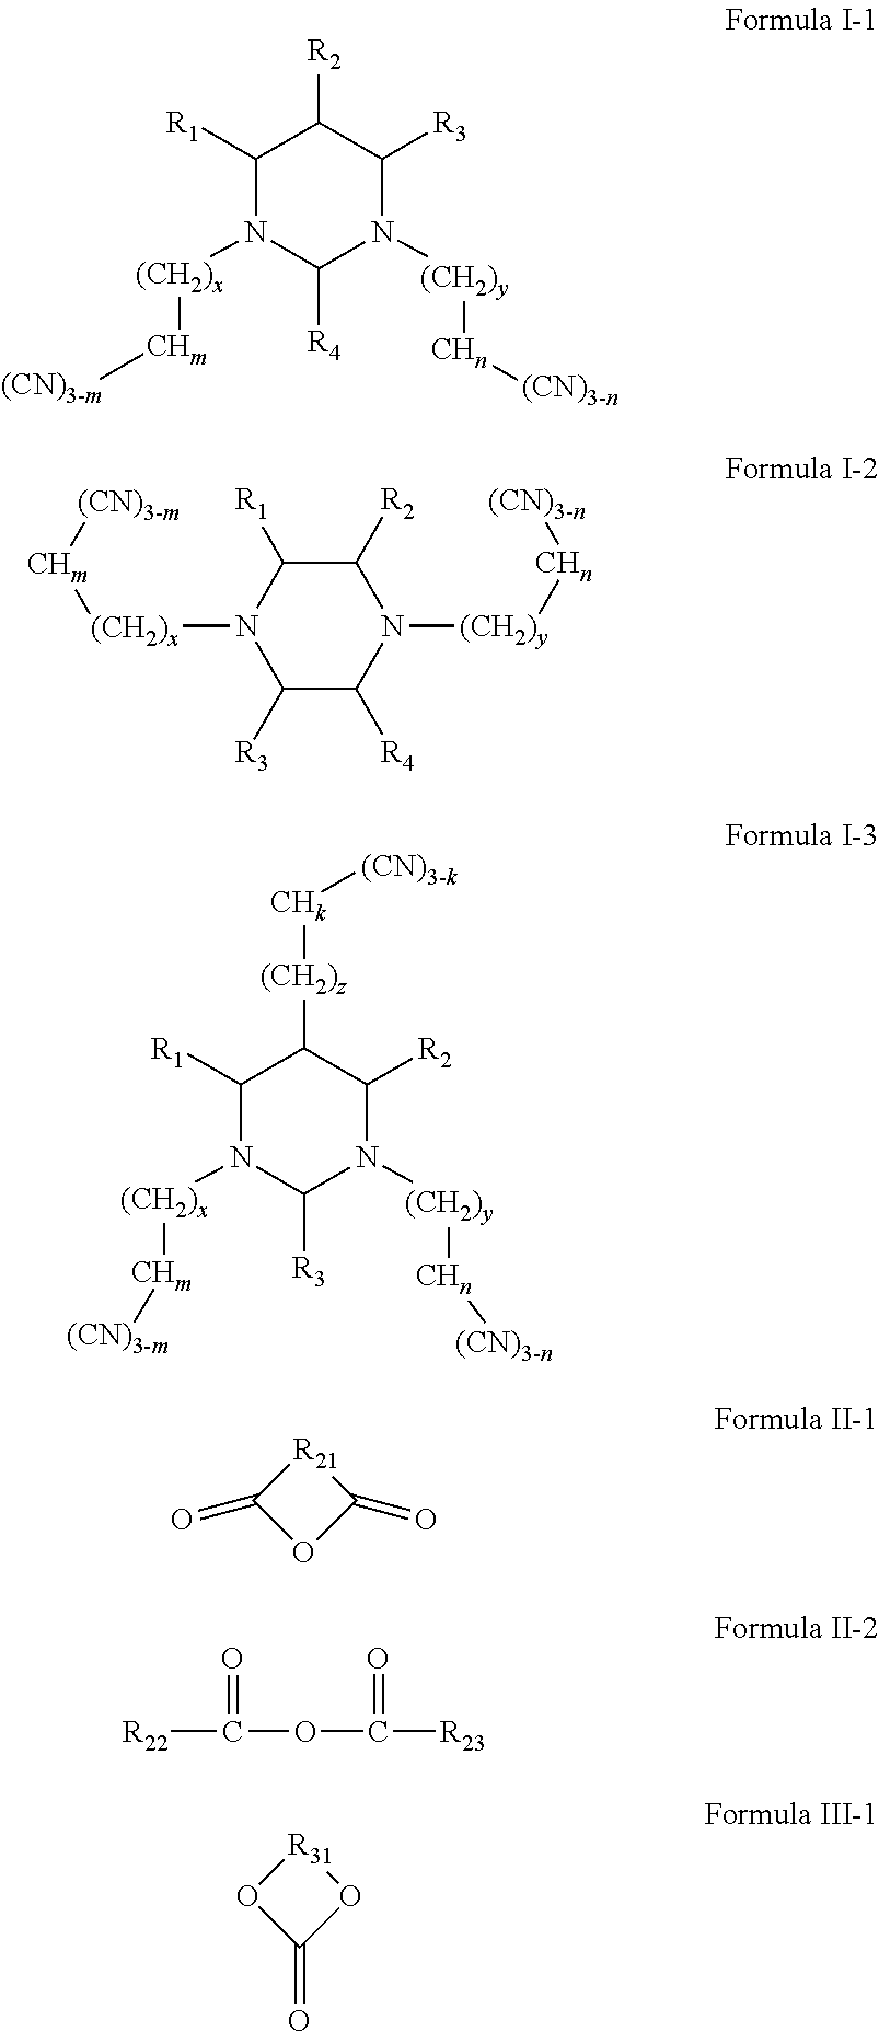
C1([R1])N([(CH2)x][CHm][(CN)3-m])C([R4])N([(CH2)y][CHn][(CN)3-n])C([R3])C1[R2].N1([(CH2)y][CHn][(CN)3-n])C([R2])C([R1])N([(CH2)x][CHm][(CN)3-m])C([R3])C1[R4].C1([R1])N([(CH2)x][CHm][(CN)3-m])C([R3])N([(CH2)y][CHn][(CN)3-n])C([R2])C1[(CH2)z][CHk][(CN)3-k].C1(=O)[R21]C(=O)O1.[R22]C(OC([R23])=O)=O.O1[R31]OC1=O
